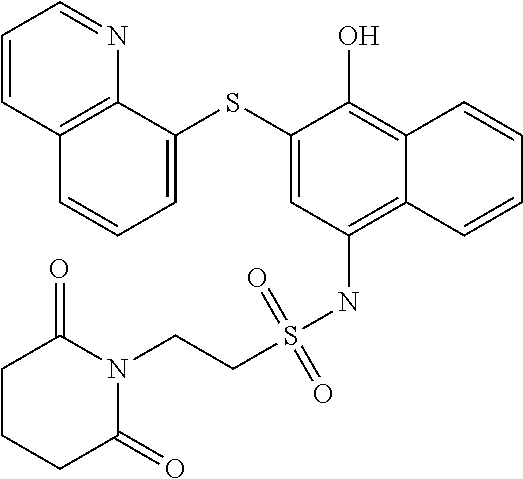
C1=C(SC2=CC(NS(CCN3C(=O)CCCC3=O)(=O)=O)=C3C(=C2O)C=CC=C3)C2=C(C=C1)C=CC=N2
